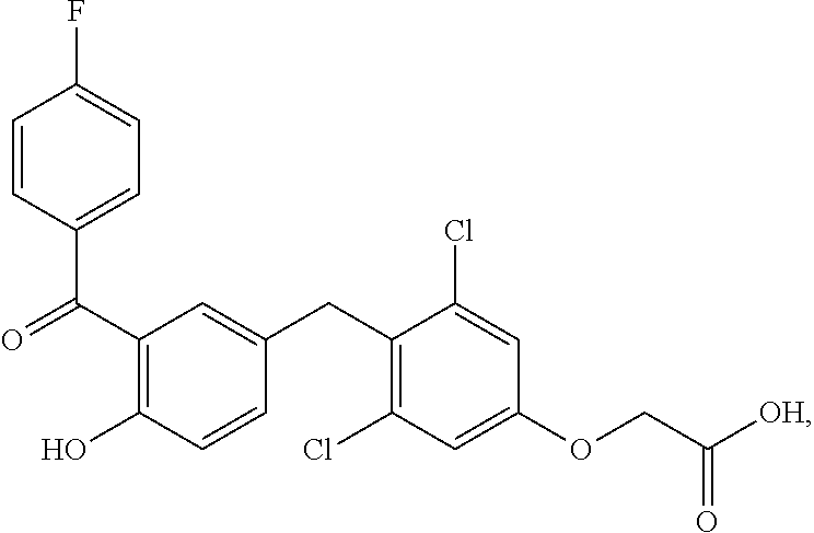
C(C1=C(O)C=CC(CC2=C(Cl)C=C(OCC([OH])=O)C=C2Cl)=C1)(C1=CC=C(F)C=C1)=O
